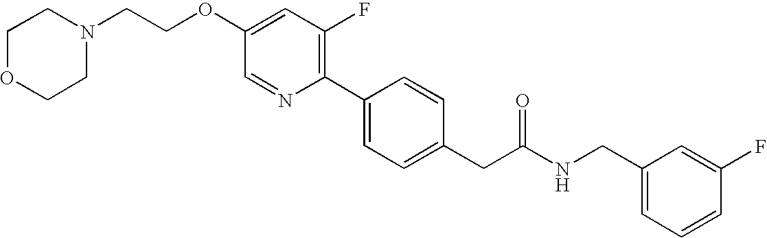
C(OC1=CC(F)=C(C2=CC=C(CC(NCC3=CC=CC(F)=C3)=O)C=C2)N=C1)CN1CCOCC1
